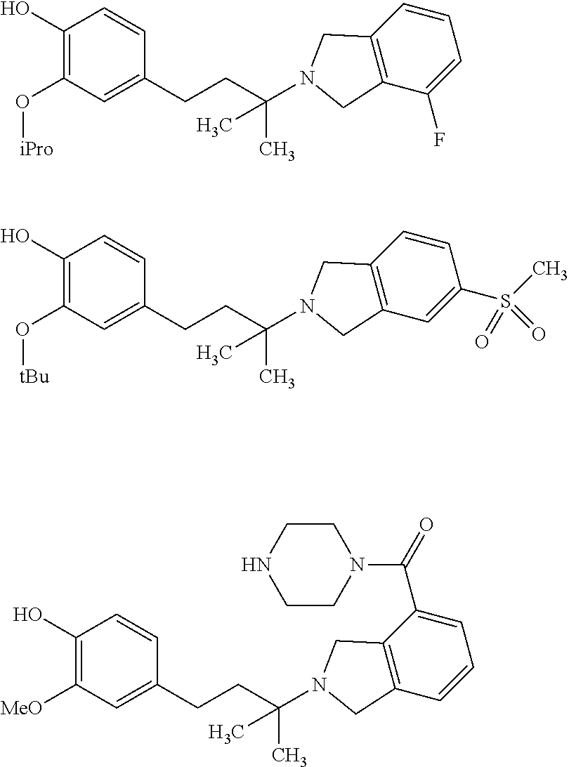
C1(O[iPro])=C(O)C=CC(CCC(C)(C)N2CC3=C(C(F)=CC=C3)C2)=C1.C1(O[tBu])=C(O)C=CC(CCC(C)(C)N2CC3=C(C=C(S(C)(=O)=O)C=C3)C2)=C1.C1([MeO])=C(O)C=CC(CCC(C)(C)N2CC3=C(C=CC=C3C(N3CCNCC3)=O)C2)=C1
